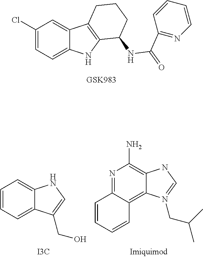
C1(Cl)=CC=C2C(=C1)C1=C(N2)C(NC(=O)C2=NC=CC=C2)CCC1.C1=CC=C2C(=C1)NC=C2CO.[I3C].N1=C2C(=C3C(=C1N)NC=N3CC(C)C)C=CC=C2
